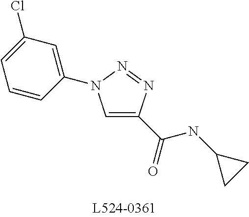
C1=C(C(=O)NC2CC2)N=NN1C1=CC(Cl)=CC=C1
